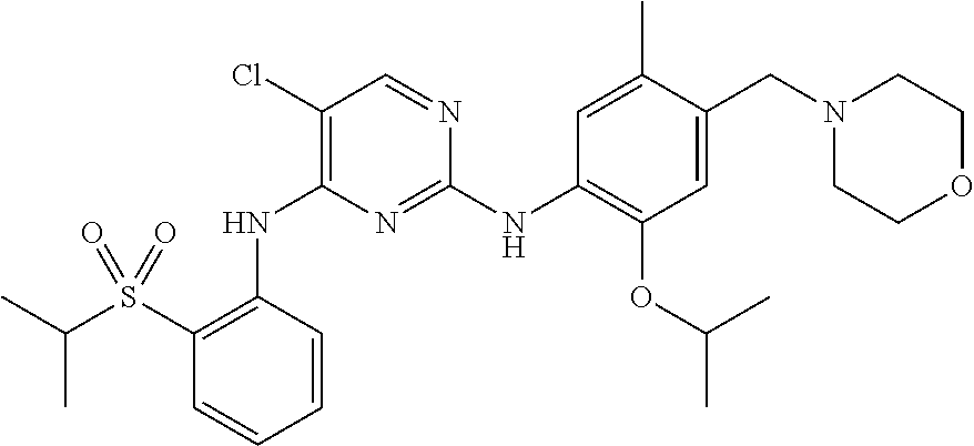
C1(Cl)=C(NC2=C(S(C(C)C)(=O)=O)C=CC=C2)N=C(NC2=C(OC(C)C)C=C(CN3CCOCC3)C(C)=C2)N=C1
